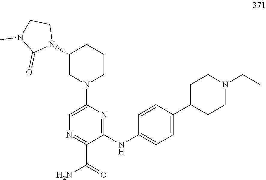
N1=C(C(=O)N)C(NC2=CC=C(C3CCN(CC)CC3)C=C2)=NC(N2CCCC(N3CCN(C)C3=O)C2)=C1
